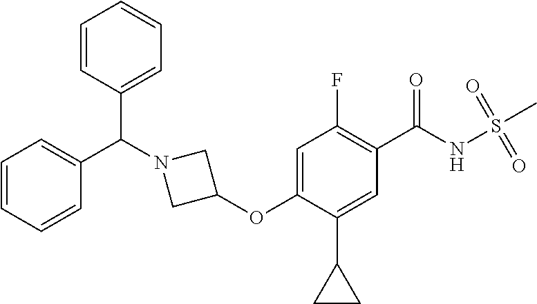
C1(OC2=CC(F)=C(C(=O)NS(C)(=O)=O)C=C2C2CC2)CN(C(C2=CC=CC=C2)C2=CC=CC=C2)C1
